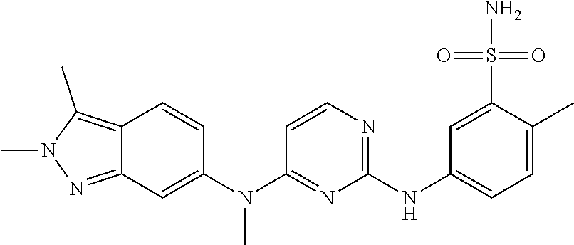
C12=NN(C)C(C)=C1C=CC(N(C)C1=NC(NC3=CC=C(C)C(S(=O)(=O)N)=C3)=NC=C1)=C2
